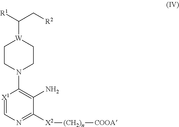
C(C[R2])([W]1CCN(C2=C(N)C([X2][(CH2)n][COOA])=NC=[X1]2)CC1)[R1]
